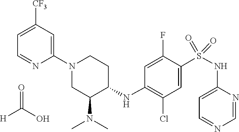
C1=NC(NS(=O)(=O)C2=CC(Cl)=C(NC3C(N(C)C)CN(C4=CC([CF3])=CC=N4)CC3)C=C2F)=CC=N1.[H]C(O)=O
